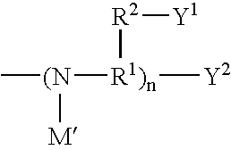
[R2]([Y1])[R1)n]([(N](C)[M])[Y2]
